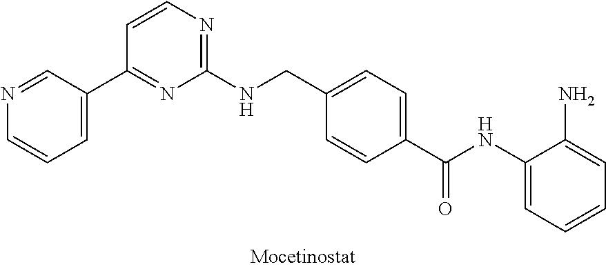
N1=CC(C2=NC(NCC3=CC=C(C(NC4=CC=CC=C4N)=O)C=C3)=NC=C2)=CC=C1
